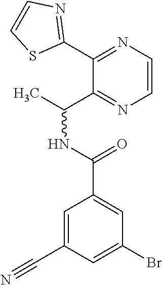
C1=C(Br)C=C(C(NC(C)C2=NC=CN=C2C2=NC=CS2)=O)C=C1C#N
